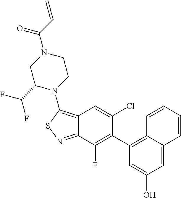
C12=C(N3CCN(C(=O)C=C)CC3C(F)F)SN=C1C(F)=C(C1=C3C(=CC(O)=C1)C=CC=C3)C(Cl)=C2
